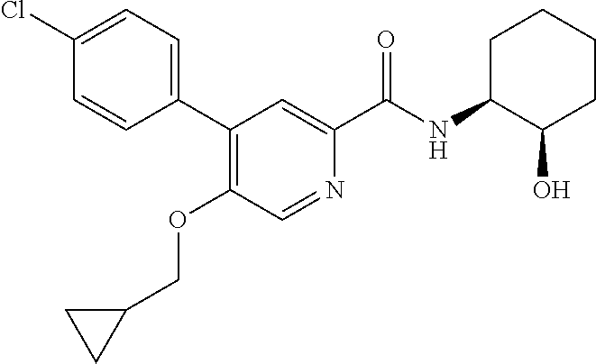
C1=CC(C2=C(OCC3CC3)C=NC(C(NC3C(O)CCCC3)=O)=C2)=CC=C1Cl
